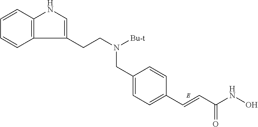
C1=CC2=C(C=C1)C(CCN([Bu-t])CC1=CC=C(C=CC(NO)=O)C=C1)=CN2
